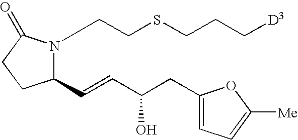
C(SCCN1C(C=CC(CC2=CC=C([Me])O2)O)CCC1=O)CC[D3]
